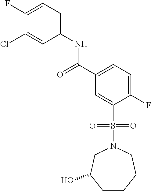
C1(F)=CC=C(NC(C2=CC=C(F)C(S(N3CC(O)CCCC3)(=O)=O)=C2)=O)C=C1Cl
